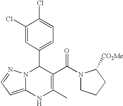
C1(Cl)=CC(C2N3C(=CC=N3)NC(C)=C2C(=O)N2CCCC2[CO2Me])=CC=C1Cl
